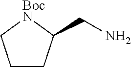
C(N)C1CCC[BocN]1
